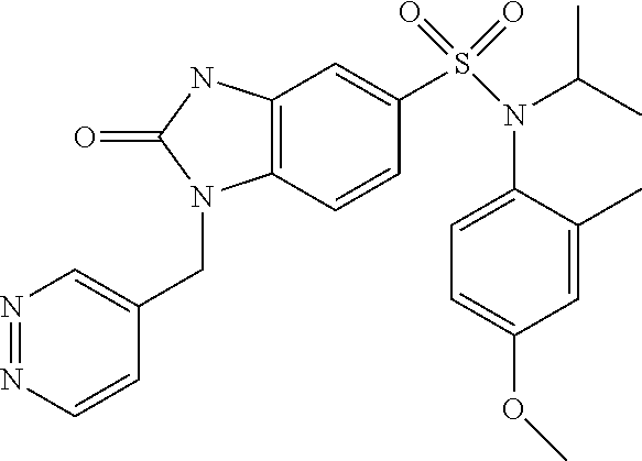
C12=C(C=C(S(=O)(=O)N(C(C)C)C3=CC=C(OC)C=C3C)C=C1)NC(=O)N2CC1=CN=NC=C1
